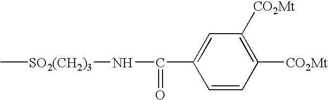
C[SO2(CH2)3]NC(C1=CC([CO2Mt])=C([CO2Mt])C=C1)=O
